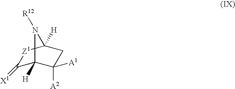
C1(=[X1])C2([H])C([A2])([A1])CC([H])([Z1]1)N2[R12]
